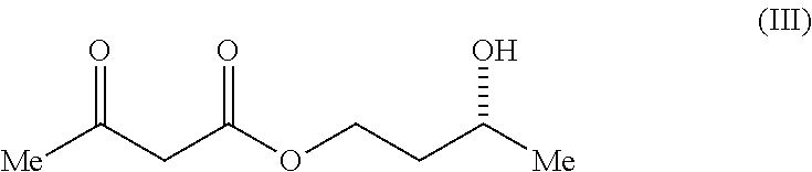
[Me]C(CC(OCCC([Me])O)=O)=O
